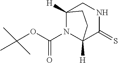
C12([H])N(C(OC(C)(C)C)=O)C([H])(C(=S)NC1)CC2
